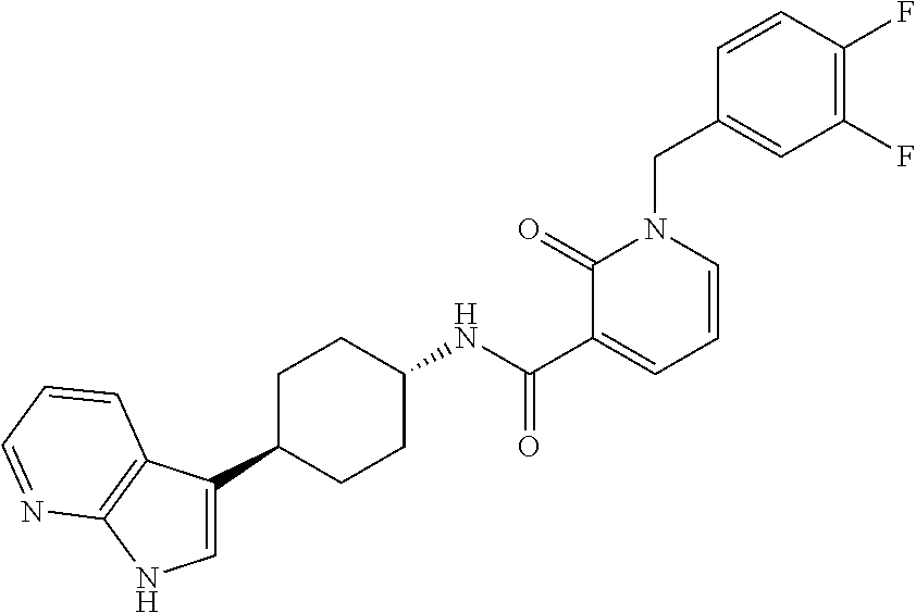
C1=C(C2CCC(NC(C3=CC=CN(CC4=CC(F)=C(F)C=C4)C3=O)=O)CC2)C2=C(N1)N=CC=C2
